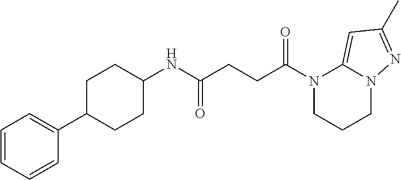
N1(C(CCC(NC2CCC(C3=CC=CC=C3)CC2)=O)=O)CCCN2C1=CC(C)=N2
